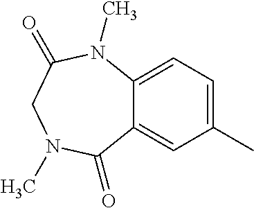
C1(C)=CC=C2C(=C1)C(=O)N(C)CC(=O)N2C
